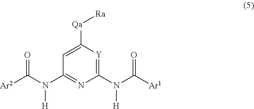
C1=C([Qa][Ra])[Y]=C(N(C([Ar1])=O)[H])N=C1N(C([Ar2])=O)[H]
